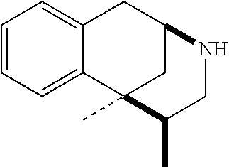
C1=CC=C2C(=C1)CC1CC2(C)C(C)CN1
